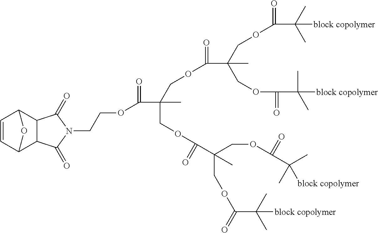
C1=CC2C3C(C1O2)C(=O)N(CCOC(C(COC(=O)C(COC(=O)C(C)(C)[block copolymer])(COC(=O)C(C)(C)[block copolymer])C)(C)COC(=O)C(COC(=O)C(C)([block copolymer])C)(C)COC(=O)C(C)([block copolymer])C)=O)C3=O
